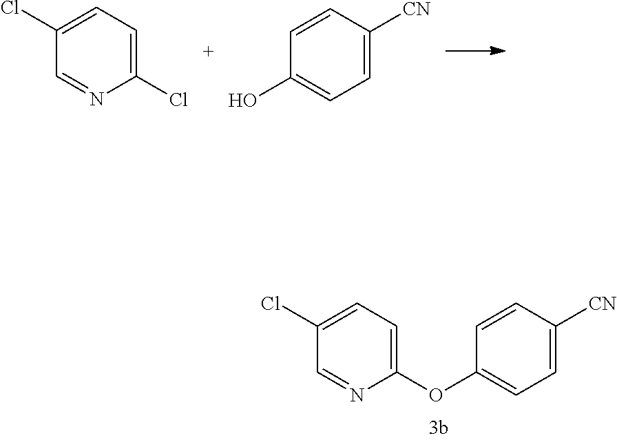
C1=CC([CN])=CC=C1O.C1(Cl)=CC=C(Cl)N=C1.C1(OC2=CC=C([CN])C=C2)=CC=C(Cl)C=N1
